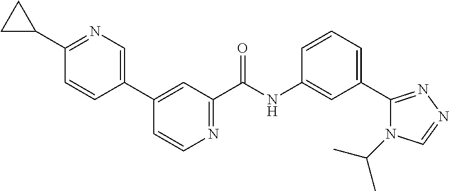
C1(C2=CC(C(NC3=CC(C4=NN=CN4C(C)C)=CC=C3)=O)=NC=C2)=CN=C(C2CC2)C=C1
